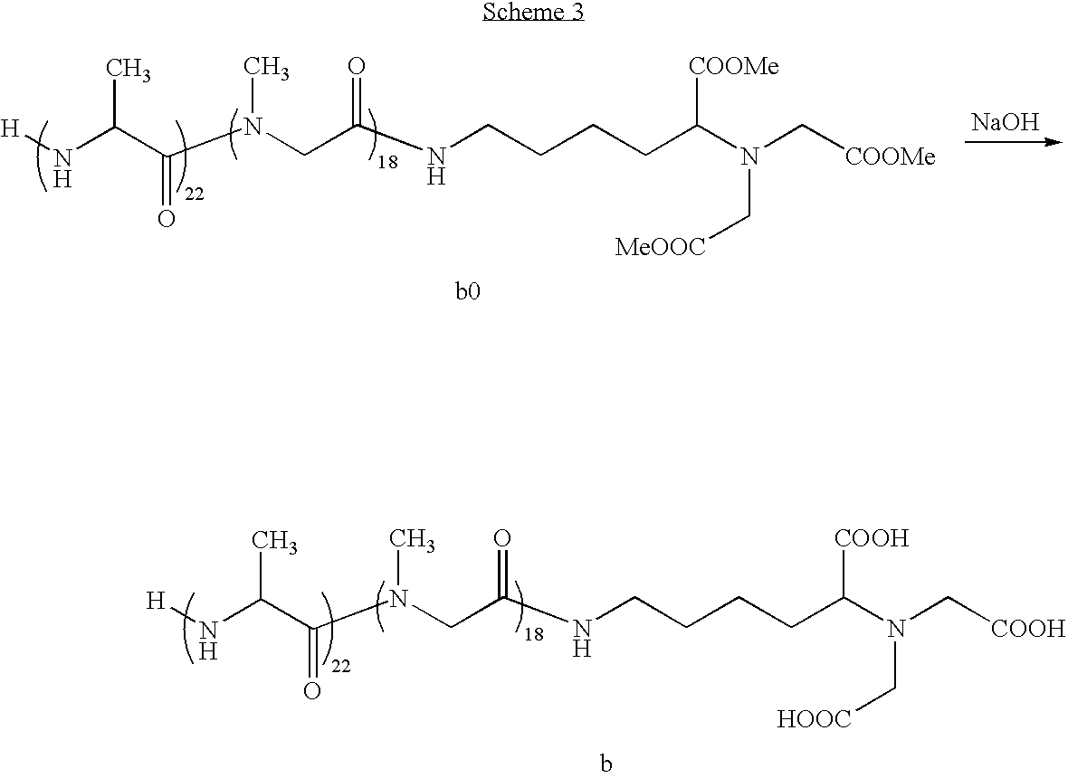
[NaOH].[H]NC(C(=O)N(CC(=O)NCCCCC(N(C[MeOOC])C[COOMe])[COOMe])C)C.[H]NC(C(=O)N(CC(=O)NCCCCC(N(C[HOOC])C[COOH])[COOH])C)C
